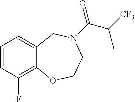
C1=CC(F)=C2C(=C1)CN(C(=O)C([CF3])C)CCO2
